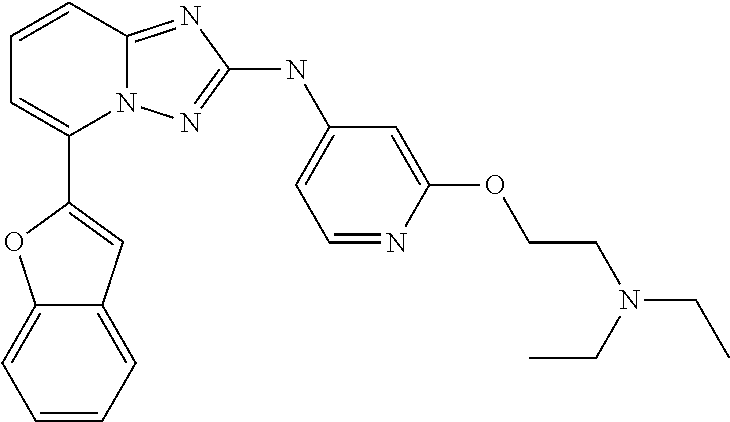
C1=CC2=NC(NC3=CC=NC(OCCN(CC)CC)=C3)=NN2C(C2=CC3=CC=CC=C3O2)=C1
